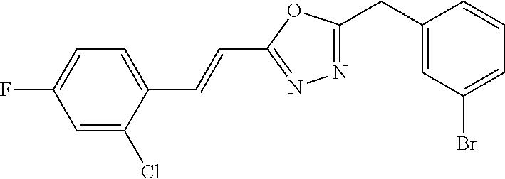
C1(CC2=NN=C(C=CC3=CC=C(F)C=C3Cl)O2)=CC(Br)=CC=C1
